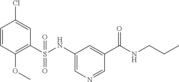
C1=CC(OC)=C(S(NC2=CN=CC(C(NCCC)=O)=C2)(=O)=O)C=C1Cl
